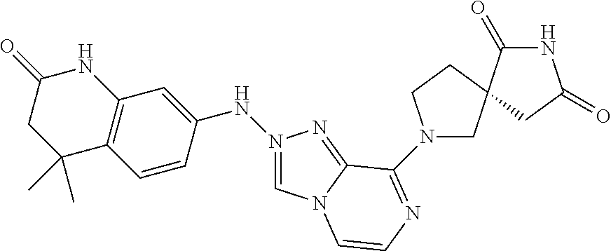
C1(NN2=CN3C(=N2)C(N2CC4(CC2)CC(=O)NC4=O)=NC=C3)=CC2=C(C=C1)C(C)(C)CC(=O)N2
